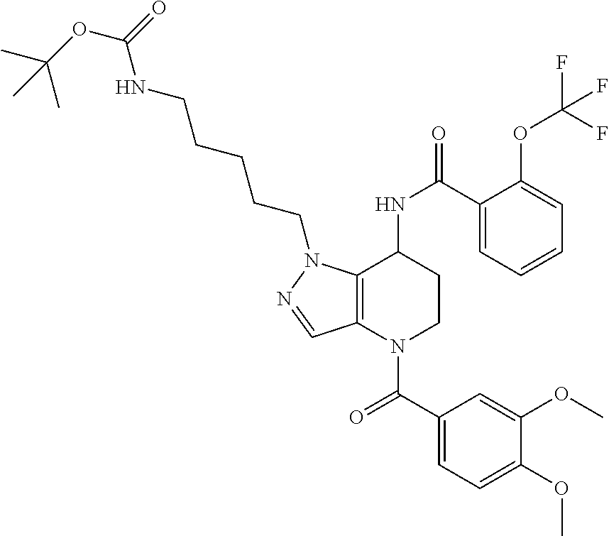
C1(C(=O)N2CCC(NC(=O)C3=CC=CC=C3OC(F)(F)F)C3=C2C=NN3CCCCCNC(OC(C)(C)C)=O)=CC=C(OC)C(OC)=C1
